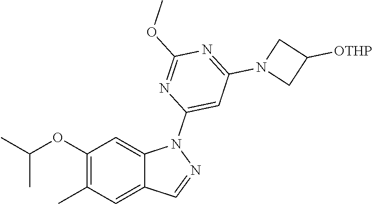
C1(OC(C)C)=C(C)C=C2C(=C1)N(C1=CC(N3CC([OTHP])C3)=NC(OC)=N1)N=C2
